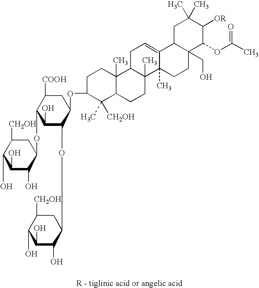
C1C(OC2CC([COOH])C(OC3CC([CH2OH])C(O)C(O)C3O)C(O)C2OC2CC([CH2OH])C(O)C(O)C2O)C([CH2OH])(C)C2C(C)(C1)C1C(C)(CC2)C2(C)C(=CC1)C1C(CO)(CC2)C(OC(C)=O)C([OR])C(C)(C)C1
